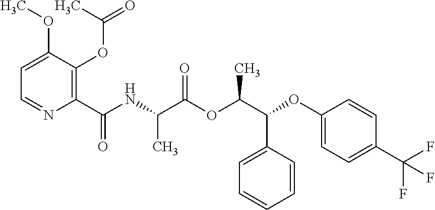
C1(C(NC(C(OC(C(C2=CC=CC=C2)OC2=CC=C(C(F)(F)F)C=C2)C)=O)C)=O)=C(OC(C)=O)C(OC)=CC=N1
